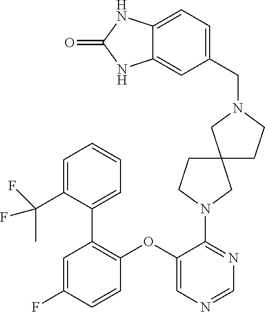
C1=C(F)C=CC(OC2=CN=CN=C2N2CC3(CC2)CCN(CC2=CC=C4C(=C2)NC(=O)N4)C3)=C1C1=CC=CC=C1C(F)(F)C
